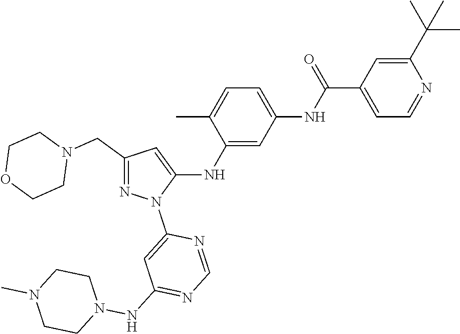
C1(CN2CCOCC2)=NN(C2=CC(NN3CCN(C)CC3)=NC=N2)C(NC2=CC(NC(C3=CC=NC(C(C)(C)C)=C3)=O)=CC=C2C)=C1
